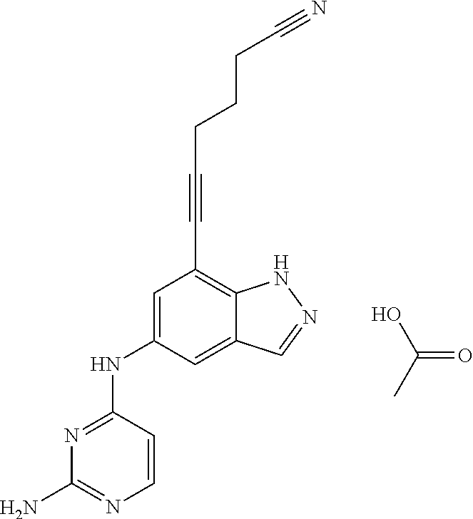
N1=C(NC2=CC(C#CCCCC#N)=C3C(=C2)C=NN3)C=CN=C1N.OC(C)=O
